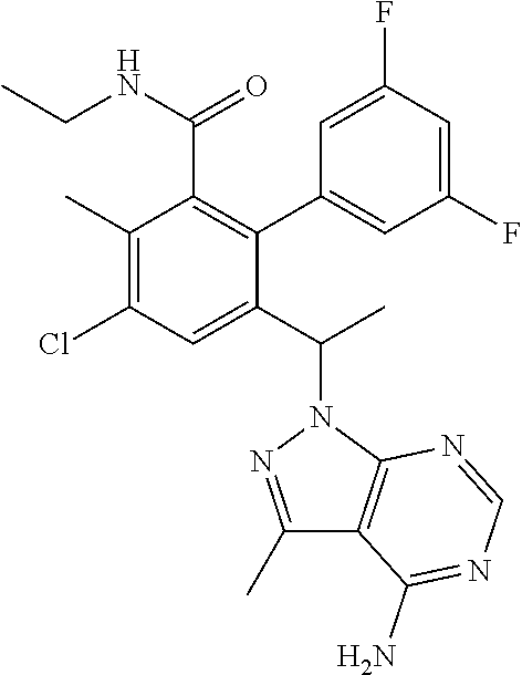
C1(C)=C(Cl)C=C(C(C)N2C3=C(C(C)=N2)C(N)=NC=N3)C(C2=CC(F)=CC(F)=C2)=C1C(NCC)=O
